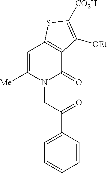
C1=C(C(CN2C(=O)C3=C(C=C2[Me])SC([CO2H])=C3[OEt])=O)C=CC=C1
